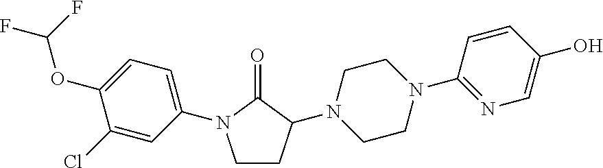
C1CC(N2CCN(C3=NC=C(O)C=C3)CC2)C(=O)N1C1=CC=C(OC(F)F)C(Cl)=C1
